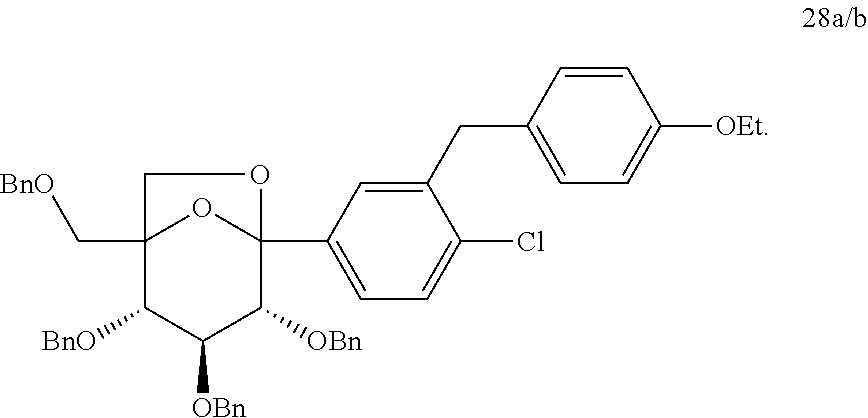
C12(C[BnO])C([BnO])C([OBn])C([OBn])C(C3=CC=C(Cl)C(CC4=CC=C([OEt])C=C4)=C3)(O1)OC2
